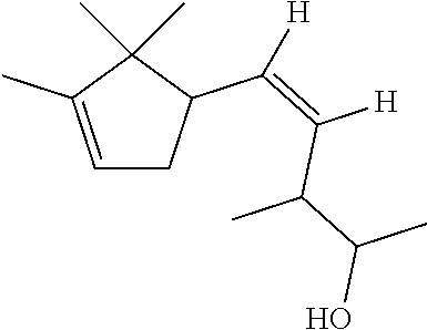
C1=C(C)C(C)(C)C(C(=C([H])C(C(C)O)C)[H])C1
